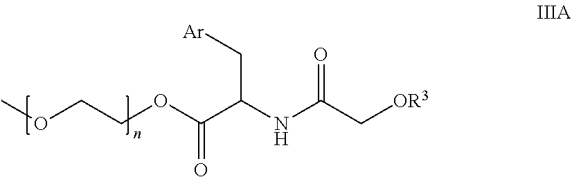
COCCOC(C(NC(C[OR3])=O)C[Ar])=O
